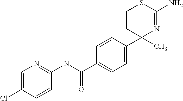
C1CC(C)(C2=CC=C(C(NC3=NC=C(Cl)C=C3)=O)C=C2)N=C(N)S1
